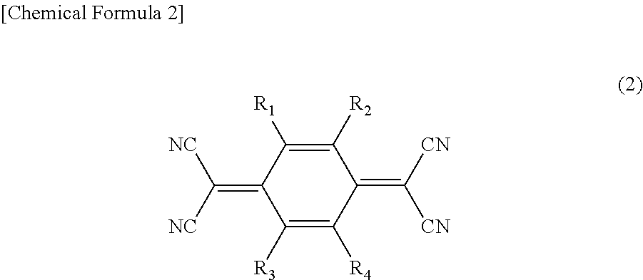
C1(=C([NC])[NC])C([R3])=C([R4])C(=C([CN])[CN])C([R2])=C1[R1]
